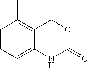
C12=C(C)C=CC=C1NC(=O)OC2
